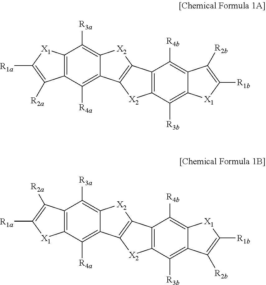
C12=C(C([R4a])=C3C(=C1[R3a])[X2]C1=C3[X2]C3=C1C([R4b])=C1C(=C3[R3b])[X1]C([R1b])=C1[R2b])C([R2a])=C([R1a])[X1]2.C12=C(C([R4a])=C3C(=C1[R3a])[X2]C1=C3[X2]C3=C1C([R4b])=C1C(=C3[R3b])C([R2b])=C([R1b])[X1]1)[X1]C([R1a])=C2[R2a]
